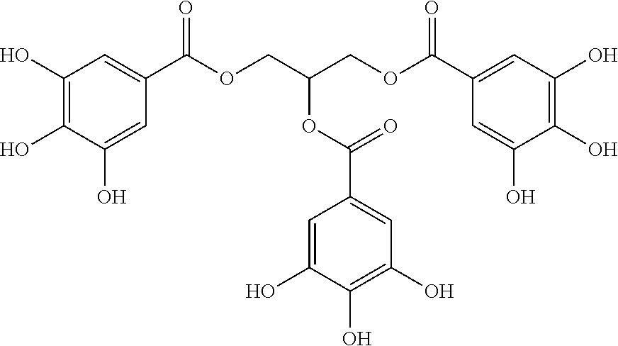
C1(O)=C(O)C(O)=CC(C(OCC(COC(C2=CC(O)=C(O)C(O)=C2)=O)OC(=O)C2=CC(O)=C(O)C(O)=C2)=O)=C1
